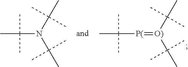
CC([P(]=[O)](C(C)(C)C)C(C)(C)C)(C)C.C(N(C(C)(C)C)C(C)(C)C)(C)(C)C
